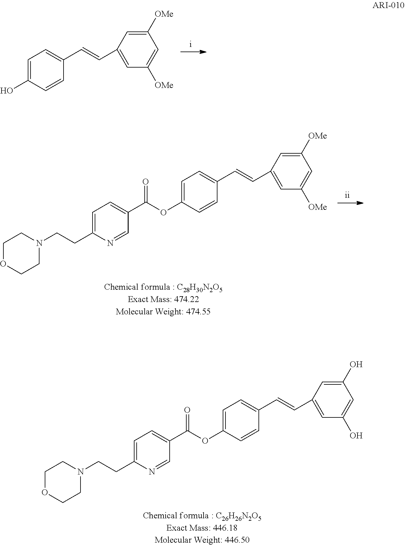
C1=C(O)C=CC(C=CC2=CC([OMe])=CC([OMe])=C2)=C1.C1=C(CCN2CCOCC2)N=CC(C(OC2=CC=C(C=CC3=CC([OMe])=CC([OMe])=C3)C=C2)=O)=C1.C1=C(CCN2CCOCC2)N=CC(C(OC2=CC=C(C=CC3=CC(O)=CC(O)=C3)C=C2)=O)=C1
